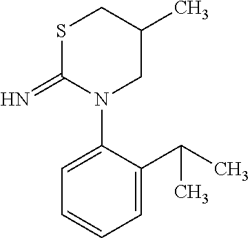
S1C(=N)N(C2=CC=CC=C2C(C)C)CC(C)C1
